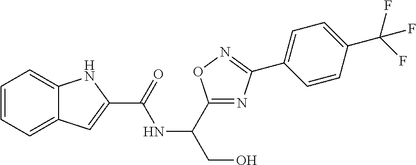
C1=CC=C2C(=C1)NC(C(NC(CO)C1=NC(C3=CC=C(C(F)(F)F)C=C3)=NO1)=O)=C2
